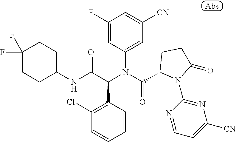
C1(F)=CC(N(C(C2N(C3=NC([CN])=CC=N3)C(=O)CC2)=O)C(C(NC2CCC(F)(F)CC2)=O)C2=C(Cl)C=CC=C2)=CC([CN])=C1
